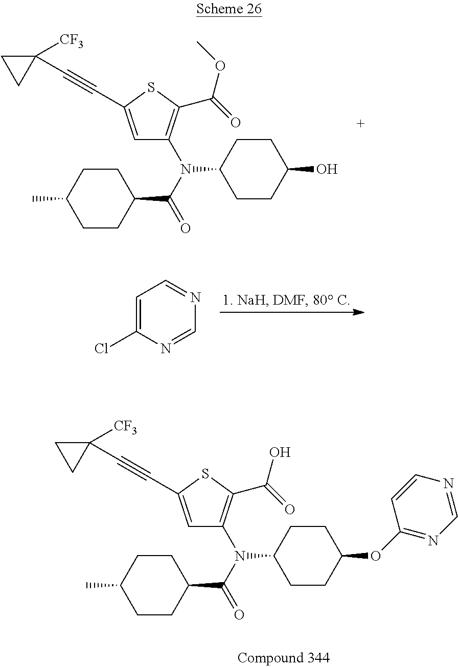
C1=C(Cl)N=CN=C1.C1CC(N(C(=O)C2CCC(C)CC2)C2=C(C(OC)=O)SC(C#CC3([CF3])CC3)=C2)CCC1O.C1CC(N(C(=O)C2CCC(C)CC2)C2=C(C(O)=O)SC(C#CC3([CF3])CC3)=C2)CCC1OC1=NC=NC=C1
